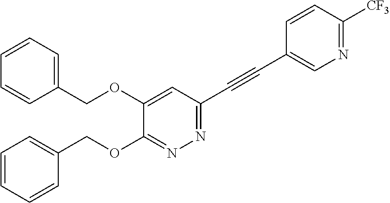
C1=C(OCC2=CC=CC=C2)C(OCC2=CC=CC=C2)=NN=C1C#CC1=CN=C([CF3])C=C1
